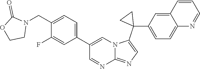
C1(C2=CC=C(CN3C(=O)OCC3)C(F)=C2)=CN2C(=NC=C2C2(C3=CC=C4C(=C3)C=CC=N4)CC2)N=C1
